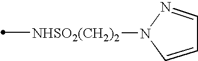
[NHSO2(CH2)2](C)N1C=CC=N1
